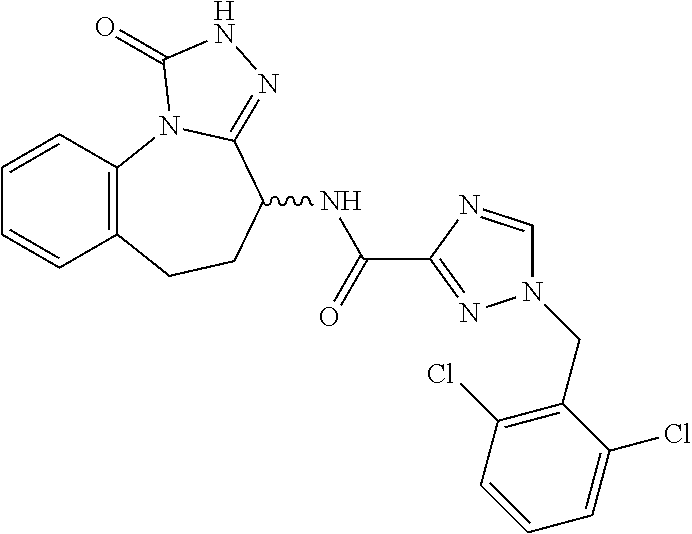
C1=CC2=C(C=C1)CCC(NC(C1=NN(CC3=C(Cl)C=CC=C3Cl)C=N1)=O)C1=NNC(=O)N21
